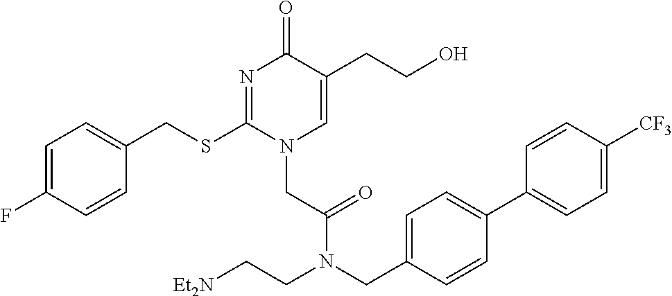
C1=C(F)C=CC(CSC2=NC(=O)C(CCO)=CN2CC(=O)N(CC2=CC=C(C3=CC=C([CF3])C=C3)C=C2)CC[Et2N])=C1
